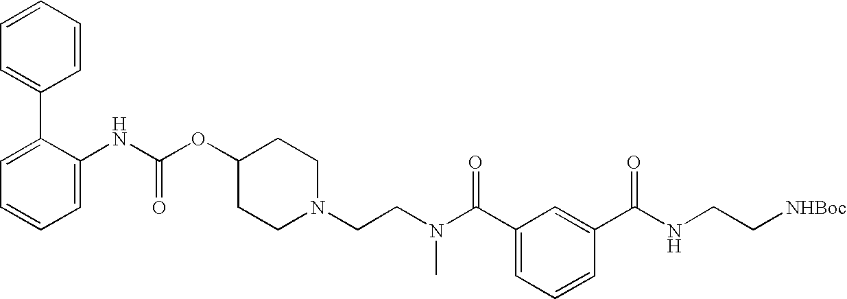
C1=CC=CC=C1C1=CC=CC=C1NC(OC1CCN(CCN(C(C2=CC=CC(C(NCC[NHBoc])=O)=C2)=O)C)CC1)=O
